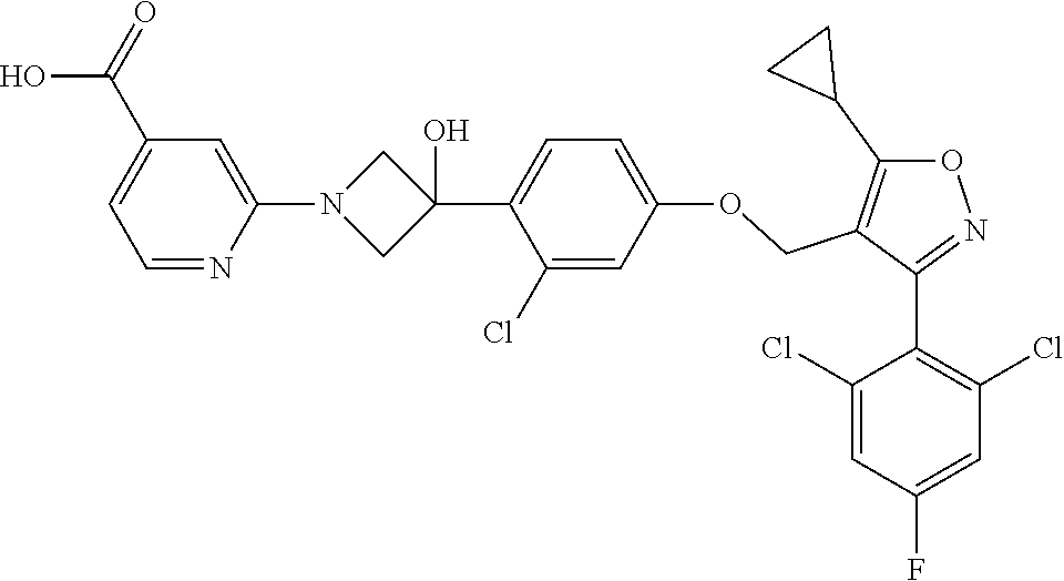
C1(Cl)=CC(F)=CC(Cl)=C1C1=NOC(C2CC2)=C1COC1=CC=C(C2(O)CN(C3=CC(C(=O)O)=CC=N3)C2)C(Cl)=C1
